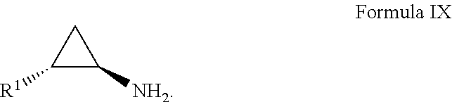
[NH2]C1CC1[R1]
